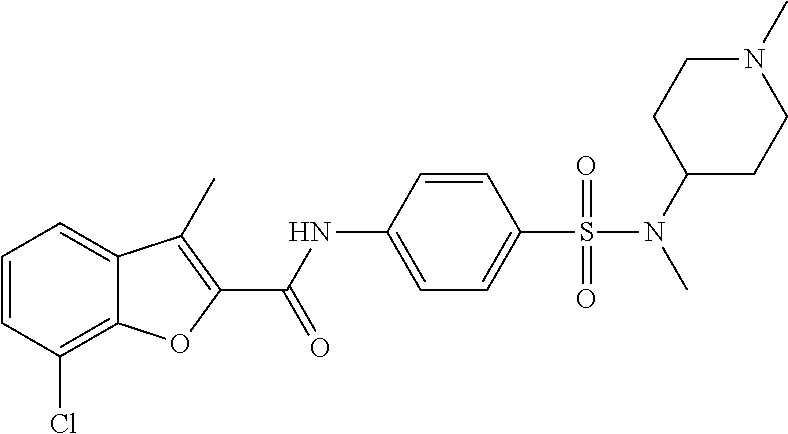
C1=CC(Cl)=C2C(=C1)C(C)=C(C(NC1=CC=C(S(=O)(=O)N(C3CCN(C)CC3)C)C=C1)=O)O2
